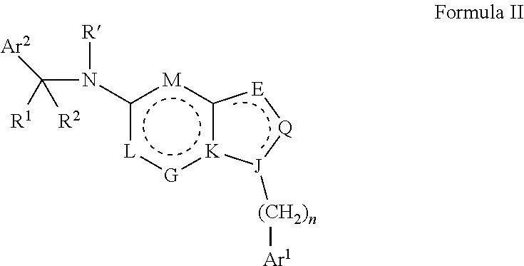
c1(N([R])C([R1])([R2])[Ar2])[L]:[G]:[K]2c([M]1)[E][Q][J]2[(CH2)n][Ar1]
